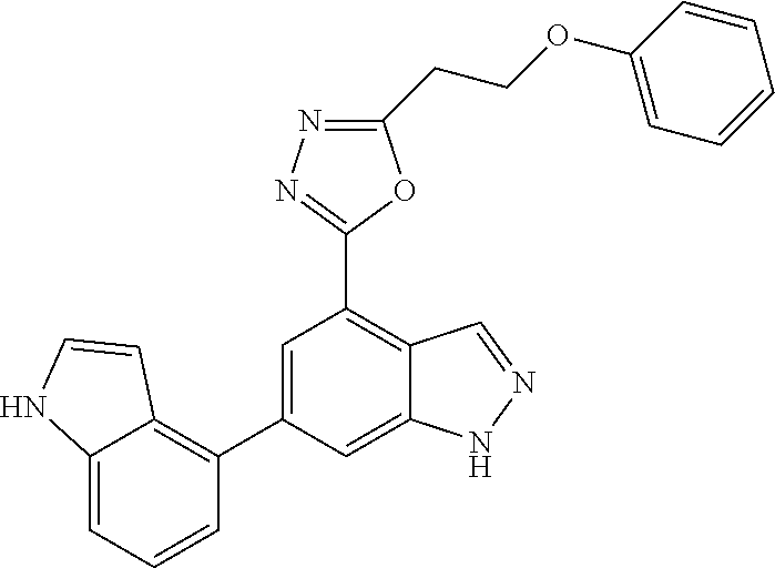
C1=C(C2=C3C(=CC=C2)NC=C3)C=C2C(=C1C1=NN=C(CCOC3=CC=CC=C3)O1)C=NN2
